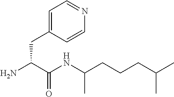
C1=C(CC(N)C(NC(CCCC(C)C)C)=O)C=CN=C1
